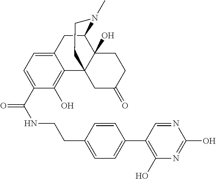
C12=CC=C(C(NCCC3=CC=C(C4=C(O)N=C(O)N=C4)C=C3)=O)C(O)=C1C13C(O)(C(C2)N(C)CC1)CCC(=O)C3
